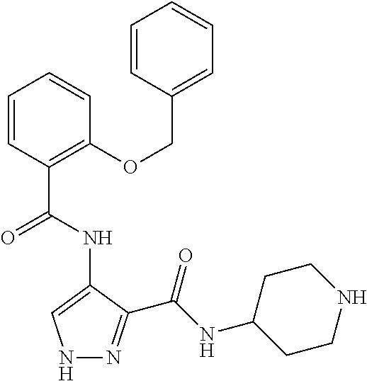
N1N=C(C(NC2CCNCC2)=O)C(NC(=O)C2=C(OCC3=CC=CC=C3)C=CC=C2)=C1
